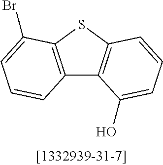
C12=C(SC3=C1C(O)=CC=C3)C(Br)=CC=C2
